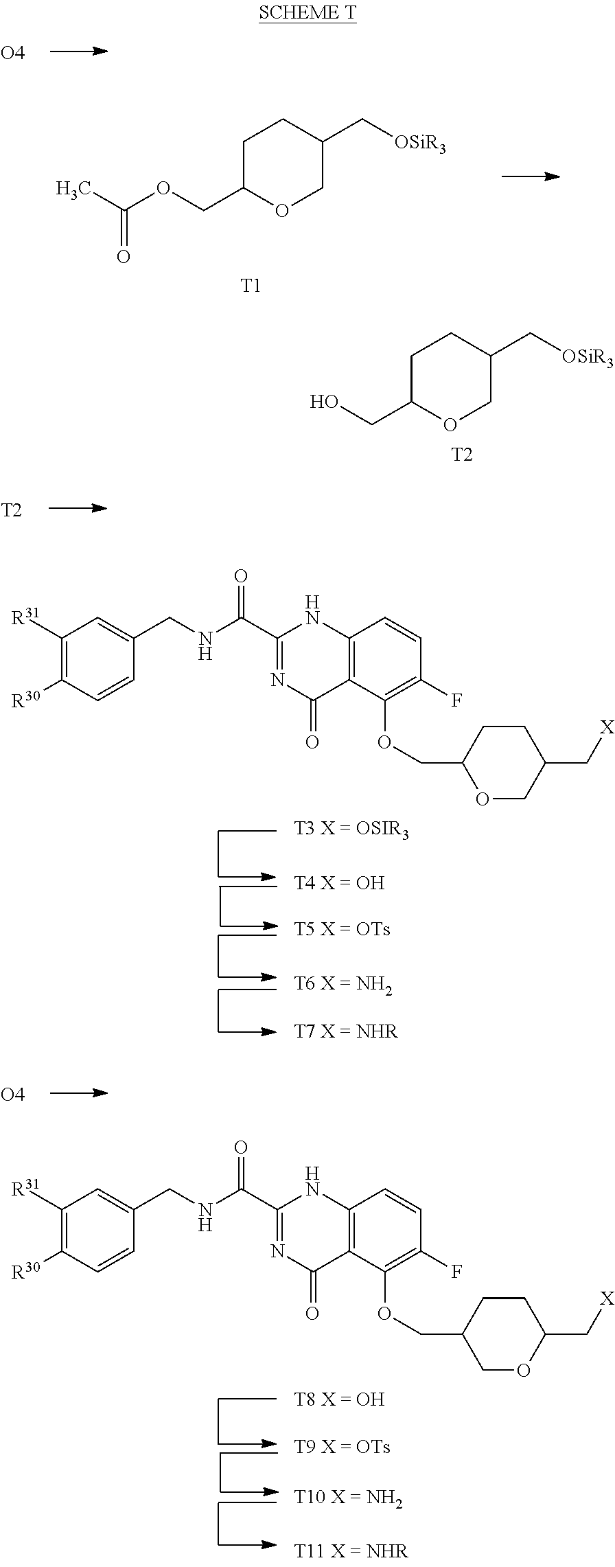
C1(C(NCC2=CC([R31])=C([R30])C=C2)=O)=NC(=O)C2=C(N1)C=CC(F)=C2OCC1COC(C[X])CC1.C1(C(NCC2=CC([R31])=C([R30])C=C2)=O)=NC(=O)C2=C(N1)C=CC(F)=C2OCC1OCC(C[X])CC1.C1C(CO)OCC(C[OSiR3])C1.[T2].[O4].C1C(COC(=O)C)OCC(C[OSiR3])C1.[T1].[T2].[O4]
